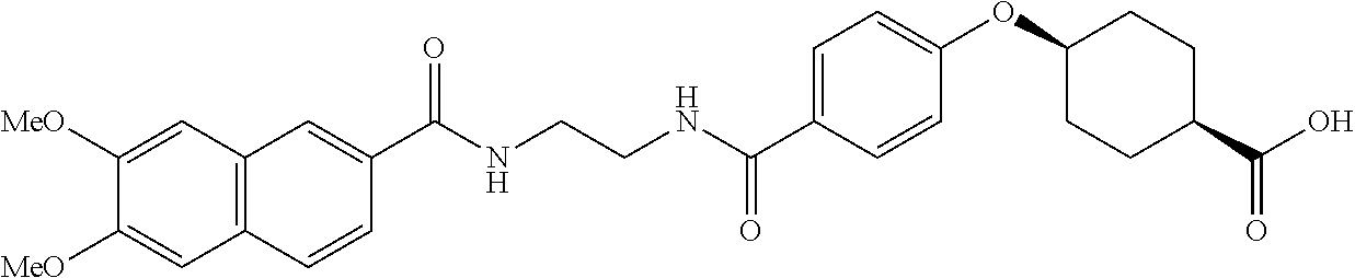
C(NCCNC(C1=CC=C(OC2CCC(C(=O)O)CC2)C=C1)=O)(=O)C1=CC2=C(C=C1)C=C([MeO])C([MeO])=C2
